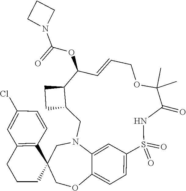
C1CN(C(OC2C=CCOC(C)(C)C(=O)NS(=O)(=O)C3=CC=C4C(=C3)N(CC3C2CC3)CC2(C3=C(C=C(Cl)C=C3)CCC2)CO4)=O)C1
